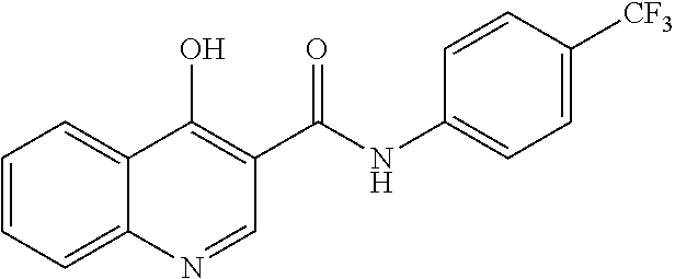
C12=CC=CC=C1N=CC(C(NC1=CC=C([CF3])C=C1)=O)=C2O
